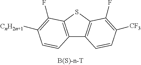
C12=C(SC3=C1C=CC([CF3])=C3F)C(F)=C([CnH2n+1])C=C2
